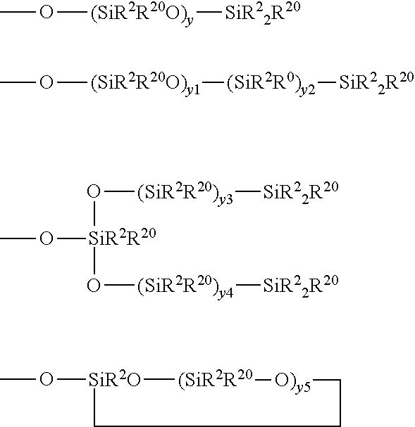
CO[(SiR2R20O)y][SiR22R20].CO[(SiR2R20O)y1][(SiR2R0)y2][SiR22R20].[SiR2R20](O[(SiR2R20)y3][SiR22R20])(O[(SiR2R20)y4][SiR22R20])OC.CO[SiR2O]1CCC[O)y5][(SiR2R20]1
